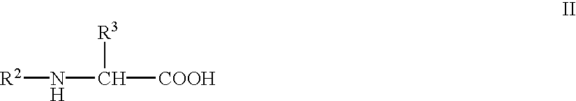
[R2]NC([COOH])[R3]
